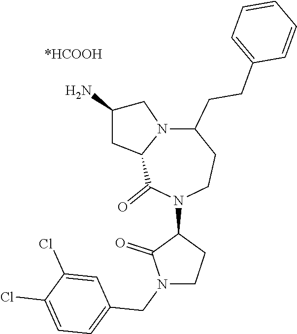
C1(CCC2=CC=CC=C2)N2C(C(=O)N(C3CCN(CC4=CC=C(Cl)C(Cl)=C4)C3=O)CC1)CC(N)C2
